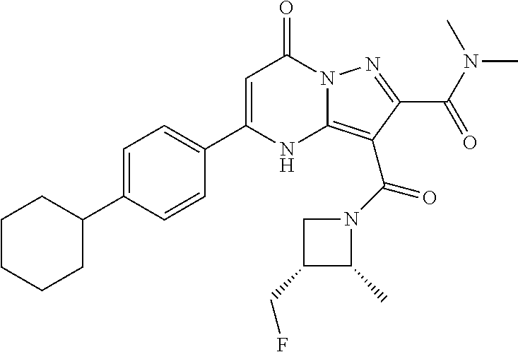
C1CCCC(C2=CC=C(C3=CC(=O)N4C(=C(C(N5CC(CF)C5C)=O)C(C(N(C)C)=O)=N4)N3)C=C2)C1
